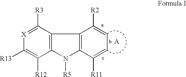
C12=C(C([R3])=[X]C([R13])=C1[R12])C1=C(N2[R5])C([R11])=CC=C1[R2]
